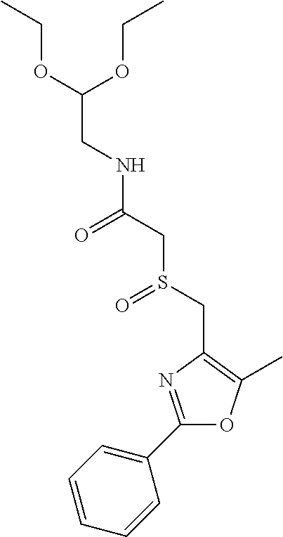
C(C(OCC)OCC)NC(CS(CC1=C(C)OC(C2=CC=CC=C2)=N1)=O)=O
